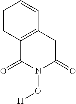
C1=CC2=C(C=C1)CC(=O)N(O[H])C2=O
